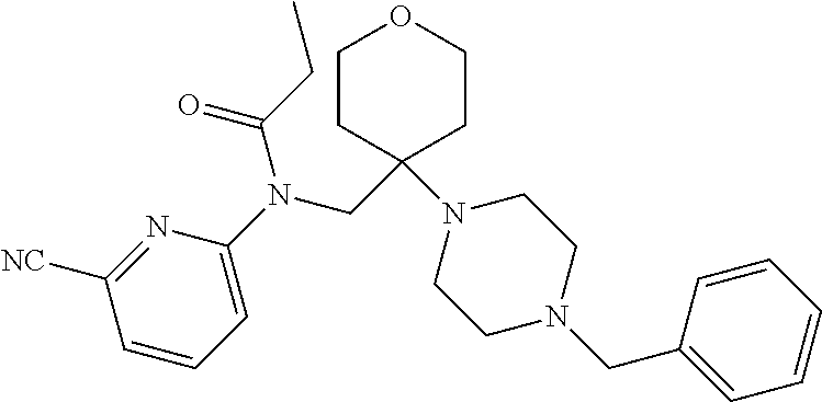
N1=C([NC])C=CC=C1N(CC1(N2CCN(CC3=CC=CC=C3)CC2)CCOCC1)C(CC)=O
